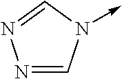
N1=CN(->C)C=N1
